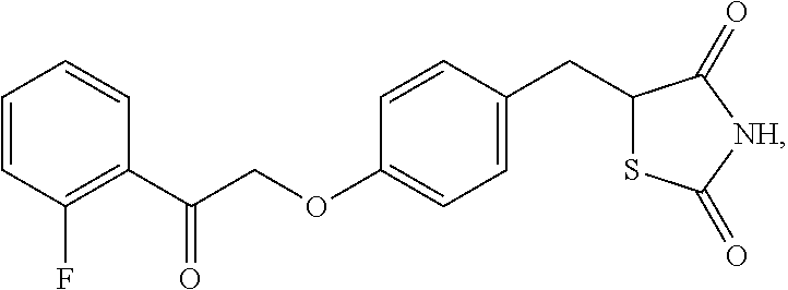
C1=CC(F)=C(C(COC2=CC=C(CC3SC(=O)[NH]C3=O)C=C2)=O)C=C1
